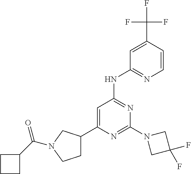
N1=C(N2CC(F)(F)C2)N=C(NC2=NC=CC(C(F)(F)F)=C2)C=C1C1CCN(C(C2CCC2)=O)C1
